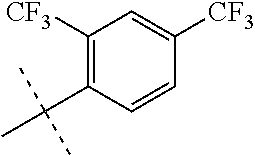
C1=CC([CF3])=CC([CF3])=C1C(C)(C)C
